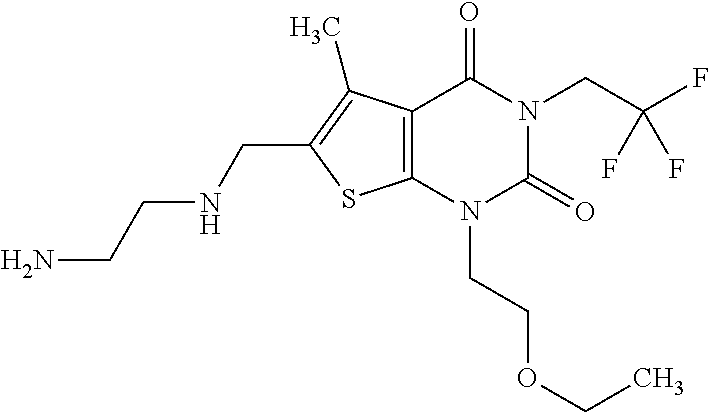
C12=C(N(CCOCC)C(=O)N(CC(F)(F)F)C1=O)SC(CNCCN)=C2C
